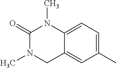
C1(C)=CC=C2C(=C1)CN(C)C(=O)N2C
